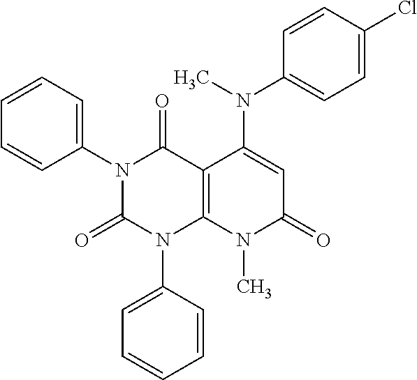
N1(C2=CC=CC=C2)C(=O)N(C2=CC=CC=C2)C2=C(C1=O)C(N(C1=CC=C(Cl)C=C1)C)=CC(=O)N2C
